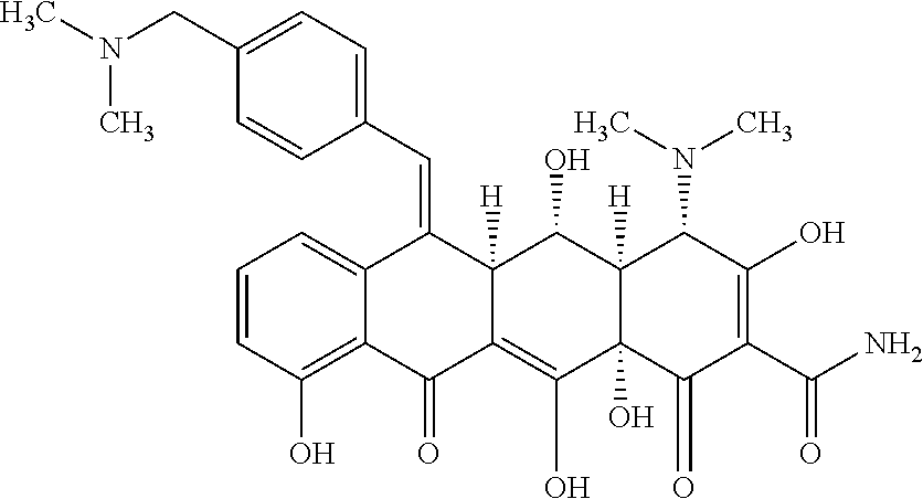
C12=C(O)C=CC=C1C(=CC1=CC=C(CN(C)C)C=C1)C1([H])C(=C(O)C3(O)C([H])(C1O)C(N(C)C)C(O)=C(C(N)=O)C3=O)C2=O
